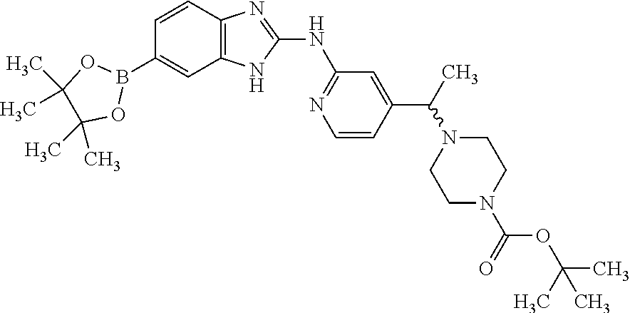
B1(C2=CC3=C(C=C2)N=C(NC2=NC=CC(C(N4CCN(C(=O)OC(C)(C)C)CC4)C)=C2)N3)OC(C)(C)C(C)(C)O1
